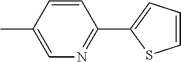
C1=CSC(C2=NC=C(C)C=C2)=C1
